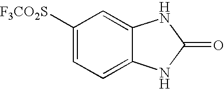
C1([F3CO2S])=CC=C2C(=C1)NC(=O)N2
